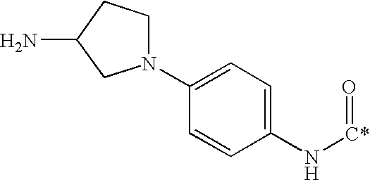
C1(N2CCC(N)C2)=CC=C(N[C*]=O)C=C1
